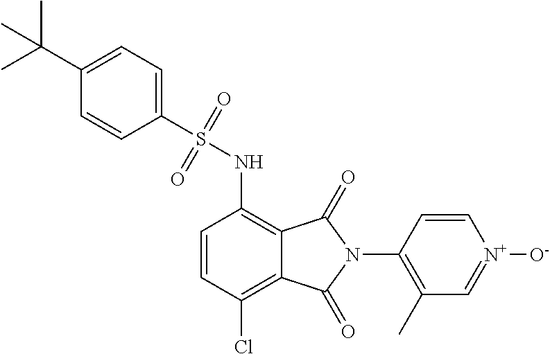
C1(S(NC2=C3C(=C(Cl)C=C2)C(=O)N(C2=C(C)C=[N+]([O-])C=C2)C3=O)(=O)=O)=CC=C(C(C)(C)C)C=C1
